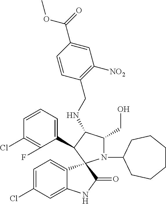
C1=C(Cl)C=C2C(=C1)C1(C(=O)N2)N(C2CCCCCC2)C(CO)C(NCC2=C([NO2])C=C(C(=O)OC)C=C2)C1C1=CC=CC(Cl)=C1F
